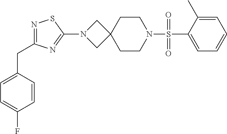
C1=C(S(N2CCC3(CC2)CN(C2=NC(CC4=CC=C(F)C=C4)=NS2)C3)(=O)=O)C(C)=CC=C1
